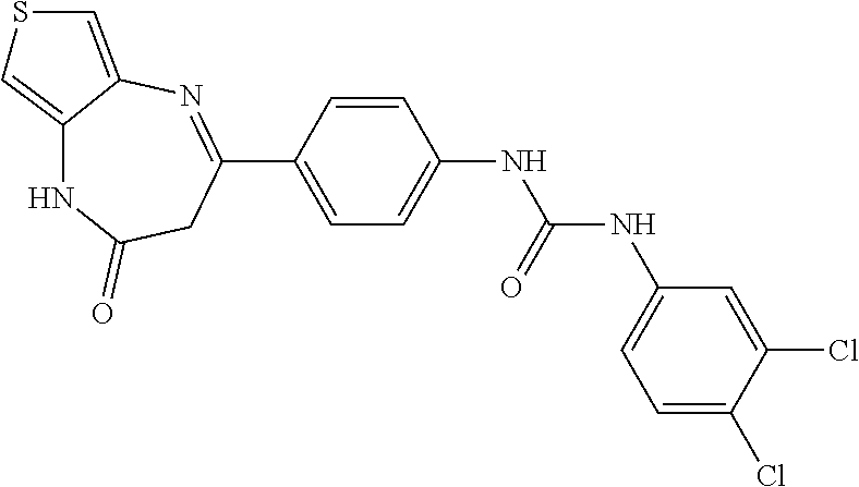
C1=CC(C2=NC3=CSC=C3NC(=O)C2)=CC=C1NC(=O)NC1=CC=C(Cl)C(Cl)=C1
